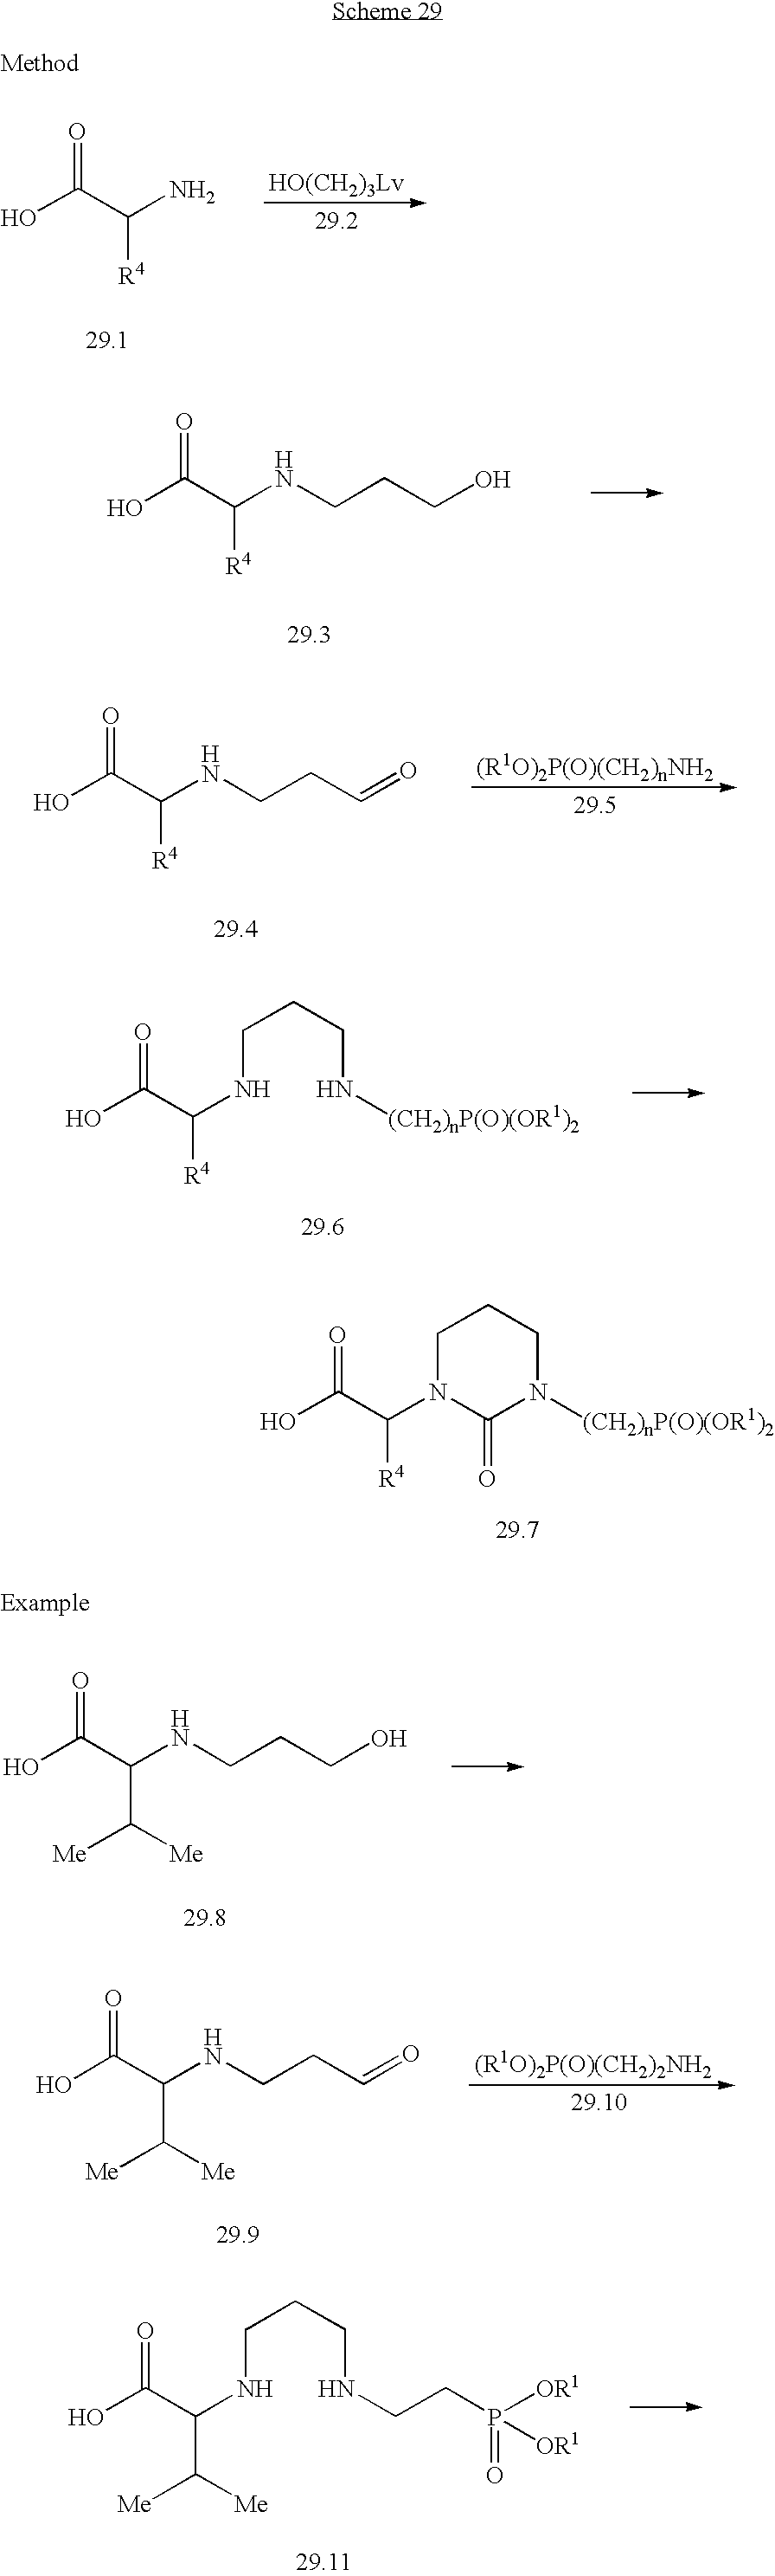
O=C(C(N)[R4])O.O=C(C(NCCCO)[R4])O.O=C(C(NCCCN[(CH2)nP(O)(OR1)2])[R4])O.O=C(C(NCCC=O)[R4])O.O=C(C(N1CCCN([(CH2)nP(O)(OR1)2])C1=O)[R4])O.O=C(C(NCCCO)C([Me])[Me])O.O=C(C(NCCC=O)C([Me])[Me])O.O=C(C(NCCCNCCP([OR1])(=O)[OR1])C([Me])[Me])O
